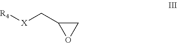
[R4][X]CC1OC1
